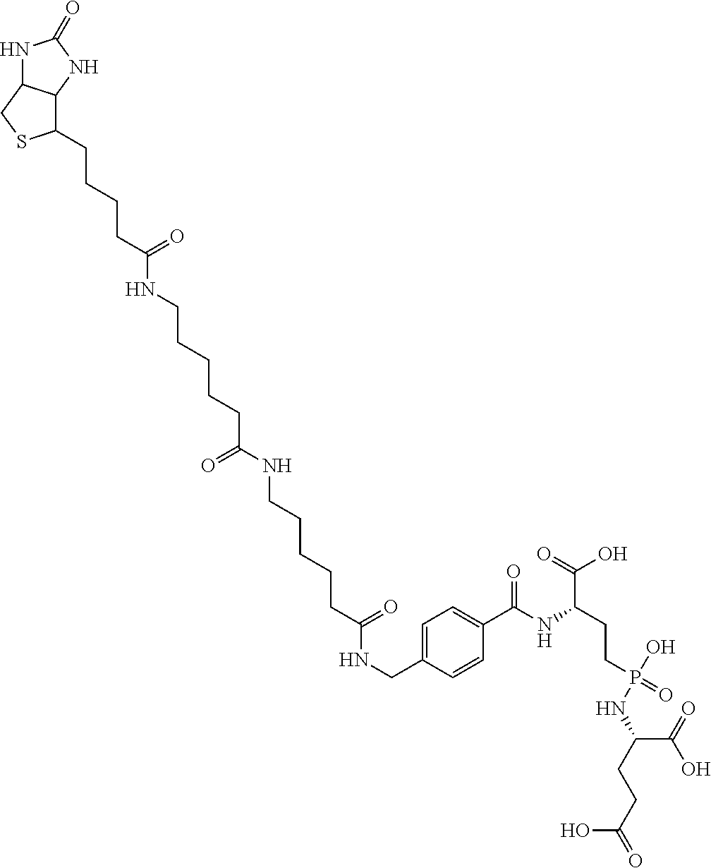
N1C2C(NC1=O)C(CCCCC(NCCCCCC(NCCCCCC(NCC1=CC=C(C(=O)NC(CCP(=O)(O)NC(CCC(=O)O)C(=O)O)C(=O)O)C=C1)=O)=O)=O)SC2
